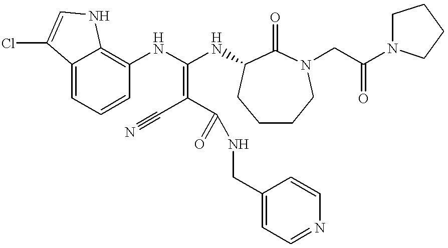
C12=CC=CC(NC(NC3C(=O)N(CC(N4CCCC4)=O)CCCC3)=C(C#N)C(=O)NCC3=CC=NC=C3)=C1NC=C2Cl
